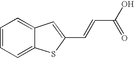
C1=CC=C2C(=C1)C=C(C=CC(O)=O)S2
